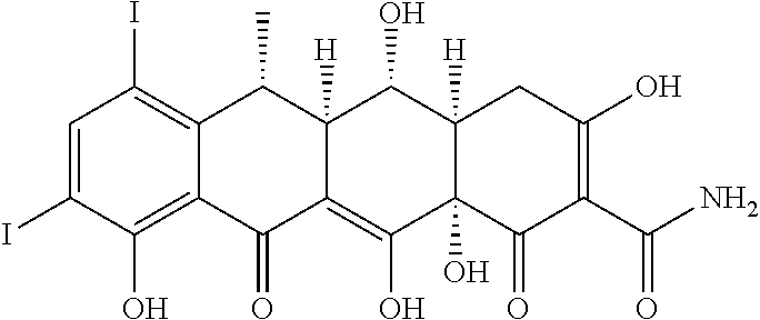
C1=C(I)C(O)=C2C(=C1I)C(C)C1([H])C(=C(O)C3(O)C([H])(C1O)CC(O)=C(C(N)=O)C3=O)C2=O
